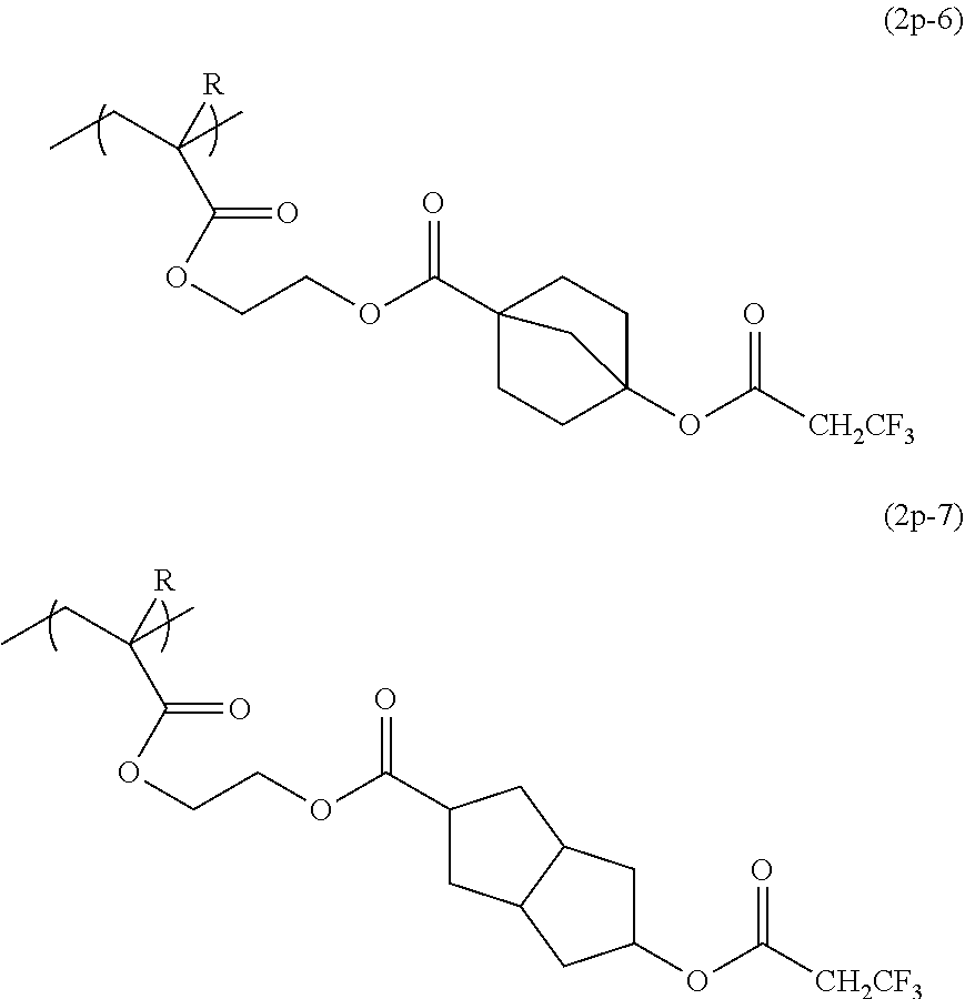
CCC(C)([R])C(OCCOC(C12CCC(OC([CH2CF3])=O)(CC1)C2)=O)=O.CCC(C)([R])C(OCCOC(C1CC2C(C1)CC(OC([CH2CF3])=O)C2)=O)=O
